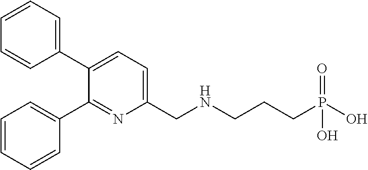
C1=CC=CC(C2=CC=C(CNCCCP(=O)(O)O)N=C2C2=CC=CC=C2)=C1
